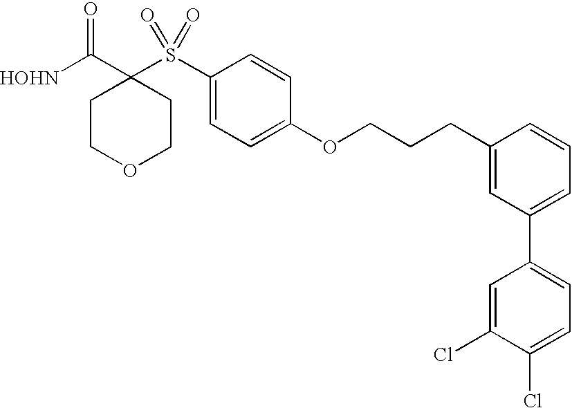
[HOHN]C(C1(S(C2=CC=C(OCCCC3=CC(C4=CC=C(Cl)C(Cl)=C4)=CC=C3)C=C2)(=O)=O)CCOCC1)=O
